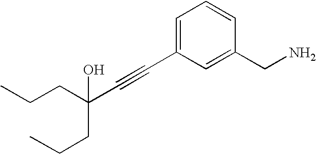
C(C#CC1=CC=CC(CN)=C1)(CCC)(CCC)O
